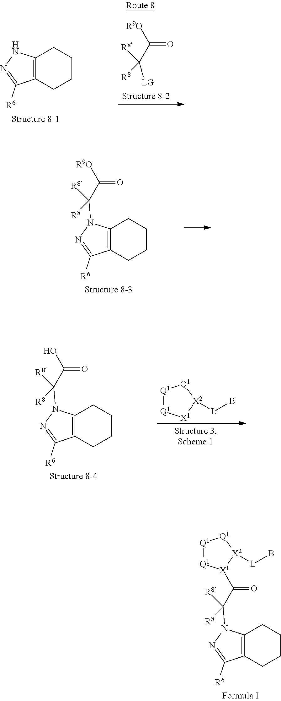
C12=C(N(C(C(=O)[X1]3[Q1][Q1][Q1][X2]3[L]B)([R8])[R8])N=C1[R6])CCCC2.C12=C(CCCC1)C([R6])=NN2.[LG]C(C(=O)[R9O])([R8])[R8].C12=C(N(C(C(=O)[R9O])([R8])[R8])N=C1[R6])CCCC2.C12=C(N(C(C(=O)O)([R8])[R8])N=C1[R6])CCCC2.[Q1]1[Q1][X1][X2]([L]B)[Q1]1
